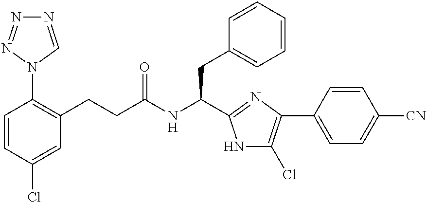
C1=CC(Cl)=CC(CCC(NC(CC2=CC=CC=C2)C2=NC(C3=CC=C([CN])C=C3)=C(Cl)N2)=O)=C1N1C=NN=N1
